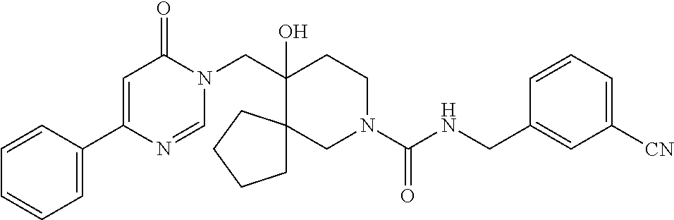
C1(C2=CC=CC=C2)=CC(=O)N(CC2(O)CCN(C(=O)NCC3=CC([CN])=CC=C3)CC23CCCC3)C=N1
